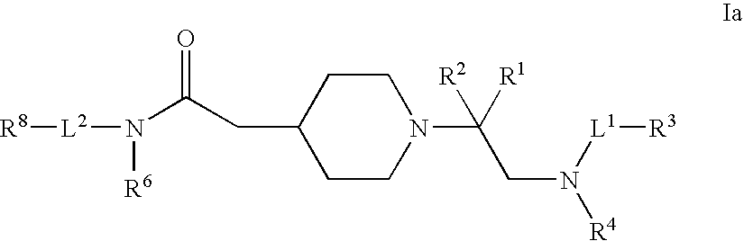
N(C(CC1CCN(C(CN([R4])[L1][R3])([R1])[R2])CC1)=O)([L2][R8])[R6]
